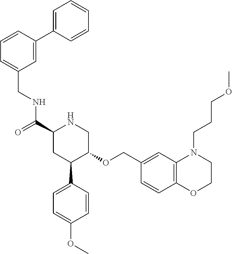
C1(C(=O)NCC2=CC=CC(C3=CC=CC=C3)=C2)CC(C2=CC=C(OC)C=C2)C(OCC2=CC3=C(C=C2)OCCN3CCCOC)CN1
